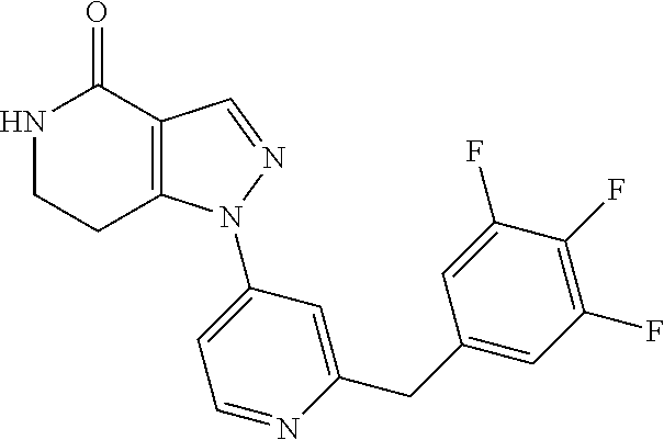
C12=C(C=NN1C1=CC=NC(CC3=CC(F)=C(F)C(F)=C3)=C1)C(=O)NCC2
